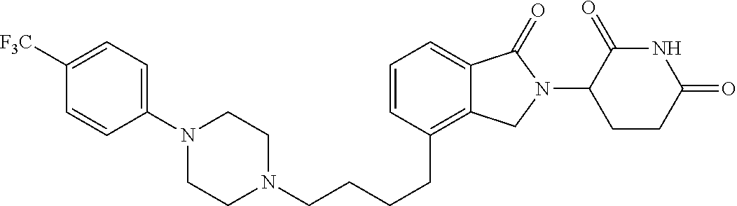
N1(CCCCC2=C3C(=CC=C2)C(=O)N(C2C(=O)NC(=O)CC2)C3)CCN(C2=CC=C([F3C])C=C2)CC1
